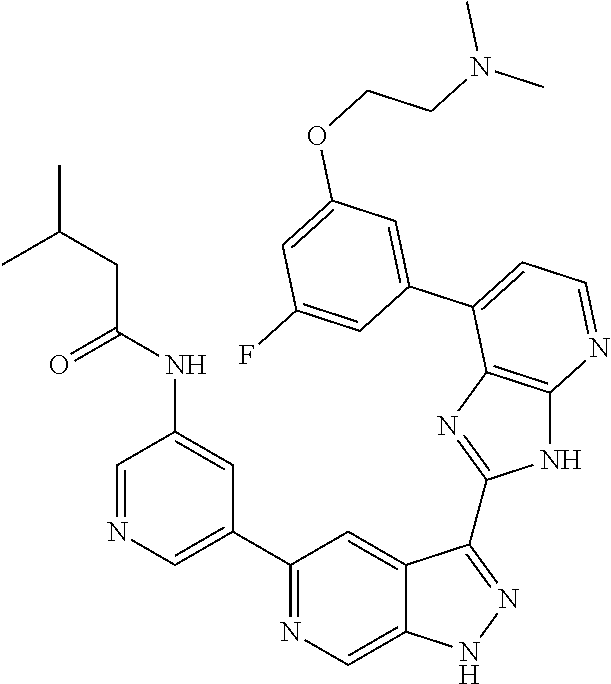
C1(C2=NC=C3C(=C2)C(C2=NC4=C(N2)N=CC=C4C2=CC(OCCN(C)C)=CC(F)=C2)=NN3)=CN=CC(NC(CC(C)C)=O)=C1
